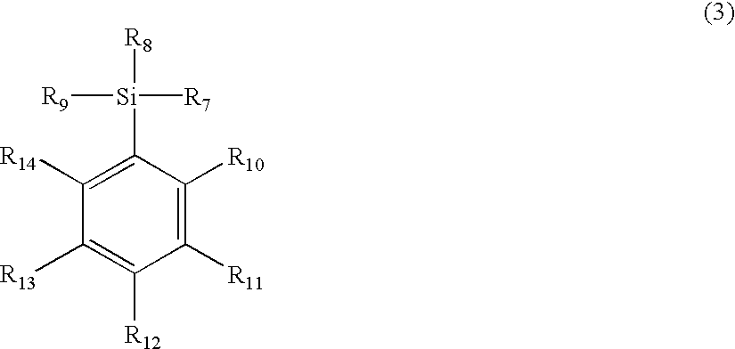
C1([R11])=C([R10])C([Si]([R9])([R7])[R8])=C([R14])C([R13])=C1[R12]
